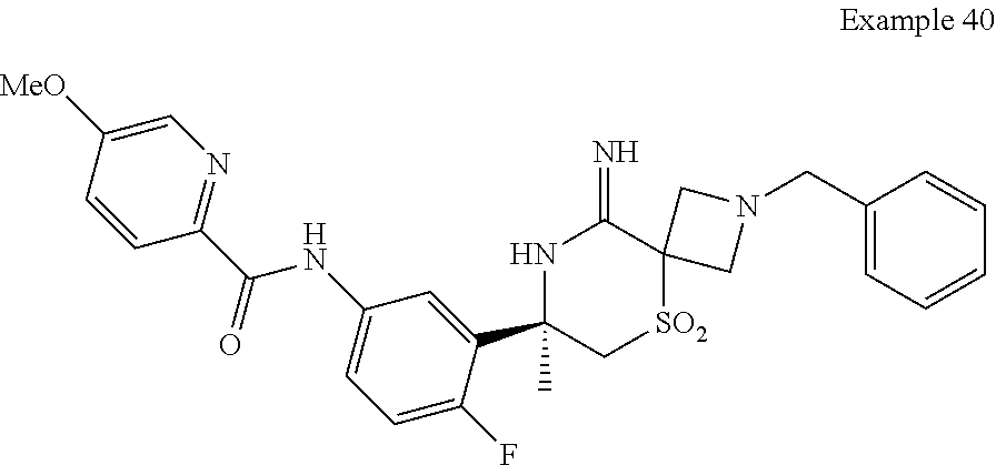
C1=CC(C(NC2=CC=C(F)C(C3(C)C[SO2]C4(C(=N)N3)CN(CC3=CC=CC=C3)C4)=C2)=O)=NC=C1[MeO]
